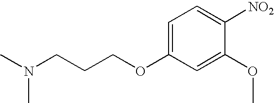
C(CCOC1=CC=C([NO2])C(OC)=C1)N(C)C
